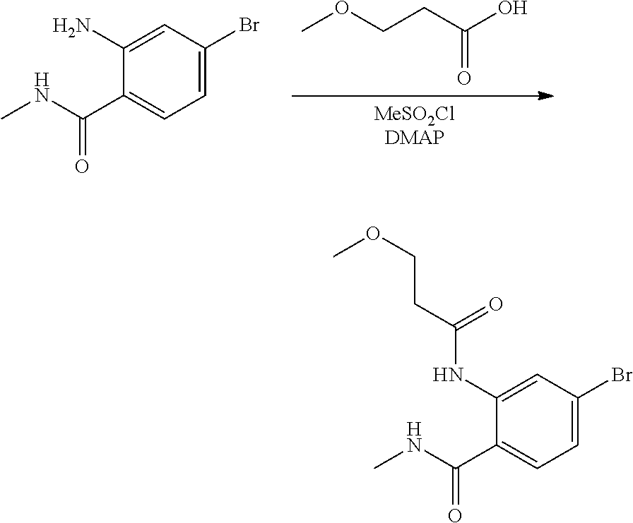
[MeSO2ClDMAP].COCCC(O)=O.C1(C(NC)=O)=CC=C(Br)C=C1N.C1(C(NC)=O)=CC=C(Br)C=C1NC(=O)CCOC
